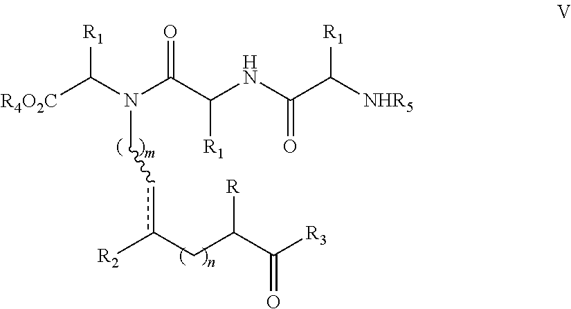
[R4O2C]C(N(C(C(NC(C([NHR5])[R1])=O)[R1])=O)Ccc([R2])CC([R])C(=O)[R3])[R1]
